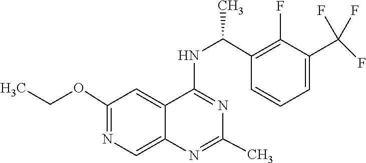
N1=C(NC(C2=C(F)C(C(F)(F)F)=CC=C2)C)C2=CC(OCC)=NC=C2N=C1C
